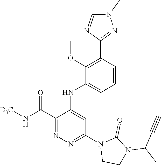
C1(C(N[D3C])=O)=NN=C(N2CCN(C(C)C#C)C2=O)C=C1NC1=CC=CC(C2=NN(C)C=N2)=C1OC
